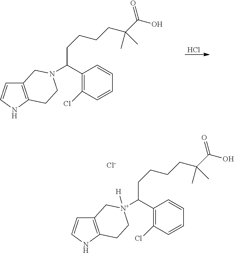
Cl.C12=C(NC=C1)CCN(C(CCCCC(C(=O)O)(C)C)C1=C(Cl)C=CC=C1)C2.C12=C(NC=C1)CC[N+](C(CCCCC(C(=O)O)(C)C)C1=C(Cl)C=CC=C1)([H])C2.[Cl-]
